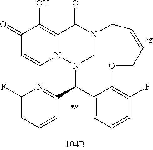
C1(=O)C=CN2C(=C1O)C(=O)N1CN2C(C2=NC(F)=CC=C2)C2=CC=CC(F)=C2OCC=CC1.[*S].[*Z]
